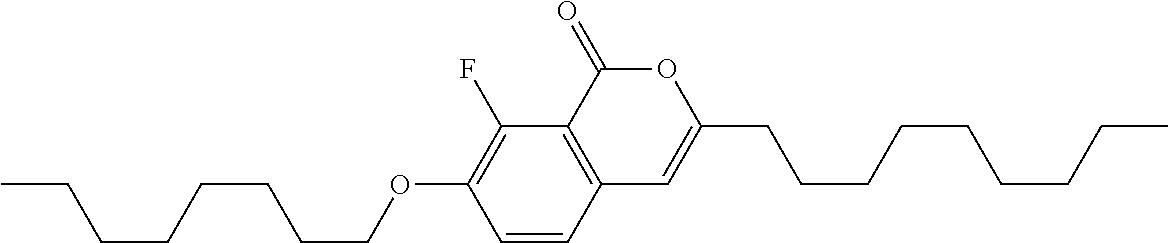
C1=CC2=C(C(F)=C1OCCCCCCCC)C(=O)OC(CCCCCCCCC)=C2
